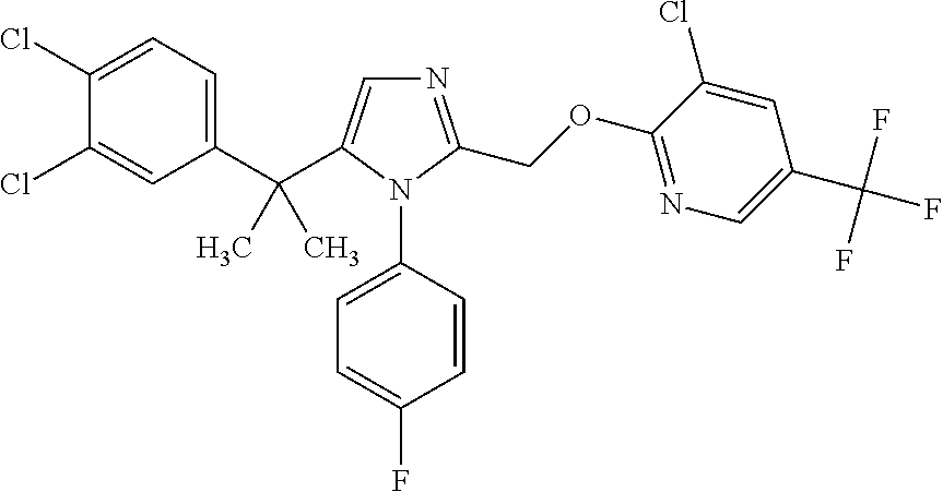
C1(C(C2=CN=C(COC3=NC=C(C(F)(F)F)C=C3Cl)N2C2=CC=C(F)C=C2)(C)C)=CC=C(Cl)C(Cl)=C1
